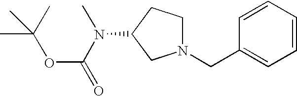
C1(CN2CCC(N(C)C(OC(C)(C)C)=O)C2)=CC=CC=C1
